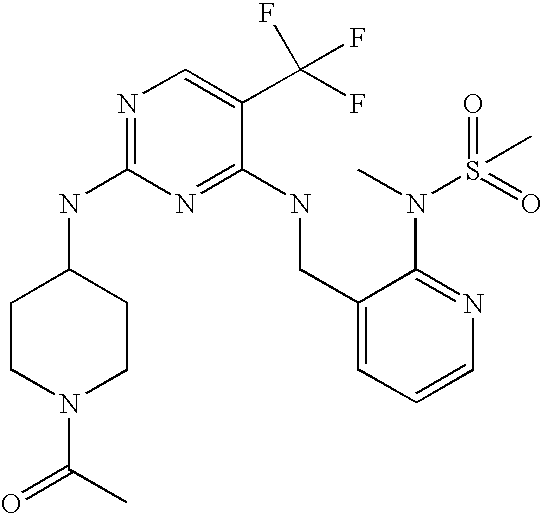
C1(CNC2=NC(NC3CCN(C(C)=O)CC3)=NC=C2C(F)(F)F)=CC=CN=C1N(C)S(C)(=O)=O
